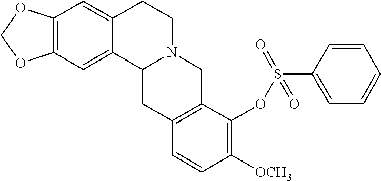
C12=C(C=C3C(=C1)CCN1C3CC3=C(C1)C(OS(C1=CC=CC=C1)(=O)=O)=C([OCH3])C=C3)OCO2
